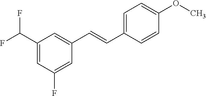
C1(C(F)F)=CC(F)=CC(C=CC2=CC=C(OC)C=C2)=C1
